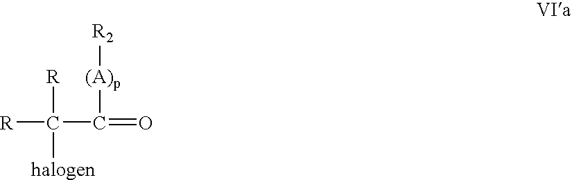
[R]C([R])([halogen])C([(A)p][R2])=O
